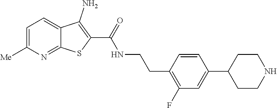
C1=C([Me])N=C2C(=C1)C(N)=C(C(=O)NCCC1=C(F)C=C(C3CCNCC3)C=C1)S2
